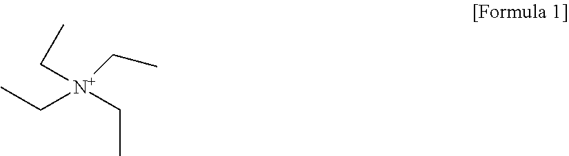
C([N+](CC)(CC)CC)C
